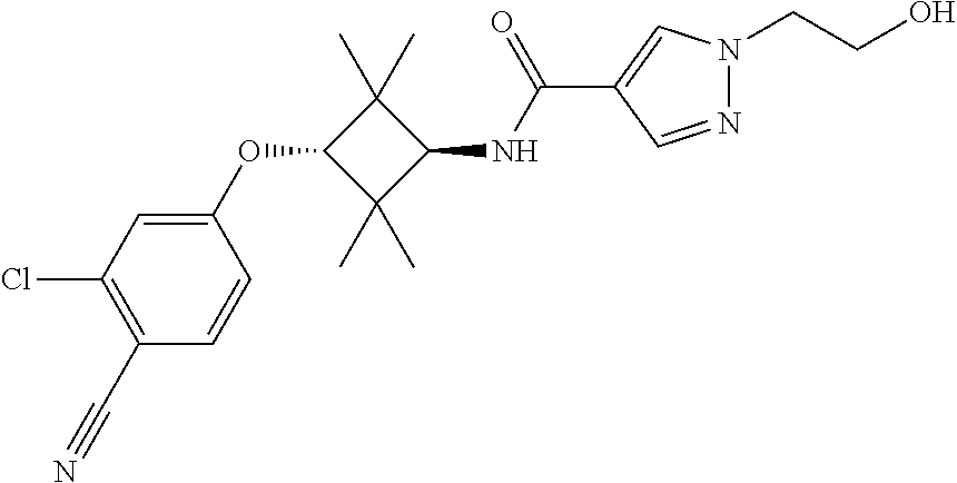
C1(OC2C(C)(C)C(NC(C3=CN(CCO)N=C3)=O)C2(C)C)=CC(Cl)=C(C#N)C=C1
